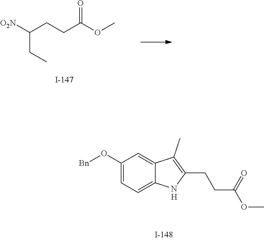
C1(O[Bn])=CC=C2C(=C1)C(C)=C(CCC(OC)=O)N2.[H].[O2N]C(CCC(OC)=O)CC
